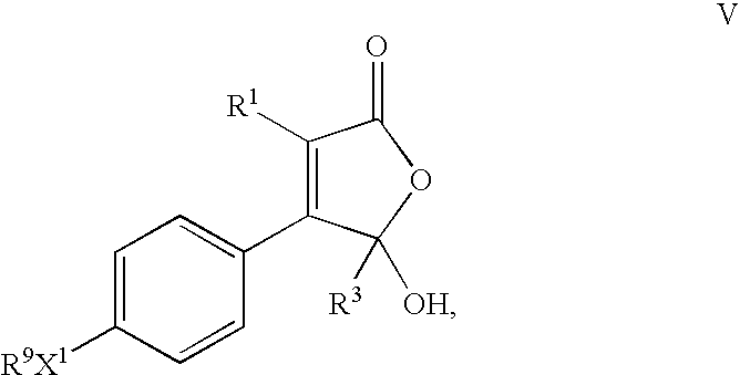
C1=C([R9X1])C=CC(C2=C([R1])C(=O)OC2([R3])[OH])=C1
